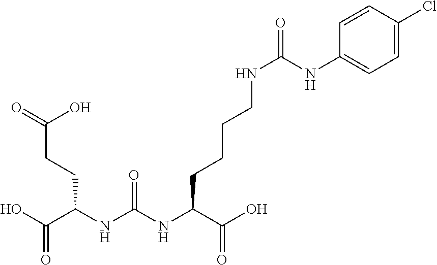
OC(C(NC(NC(C(O)=O)CCCCNC(NC1=CC=C(Cl)C=C1)=O)=O)CCC(=O)O)=O
